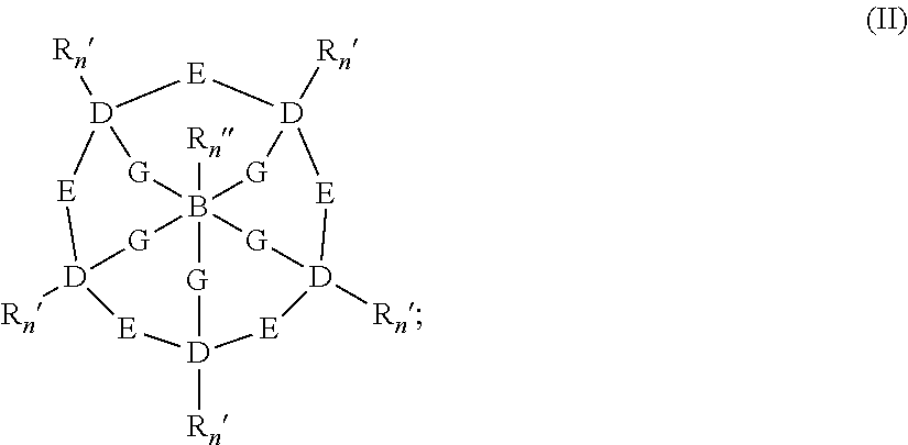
[E]1[D]2([Rn])[E][D]3([Rn])[E][D]4([Rn])[G]B5([Rn])([G][D]1([Rn])[E][D]([Rn])([G]5)[E]4)([G]2)[G]3
